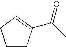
C1CC(C(C)=O)=CC1
